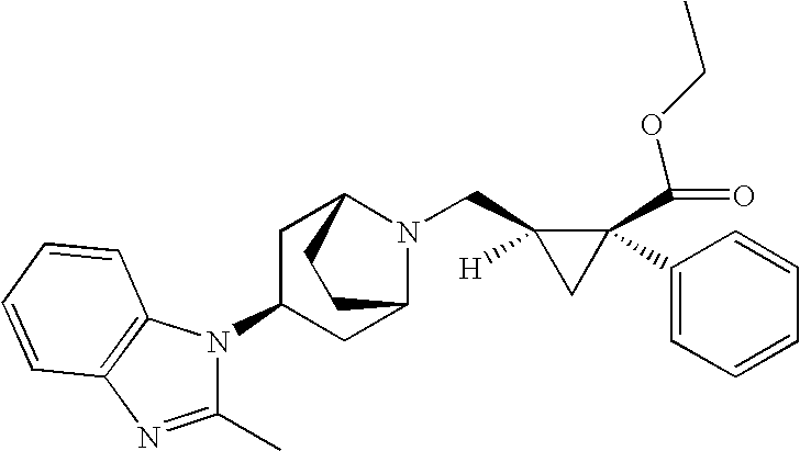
C1(C)=NC2=C(N1C1CC3N(CC4([H])CC4(C4=CC=CC=C4)C(=O)OCC)C(C1)CC3)C=CC=C2
